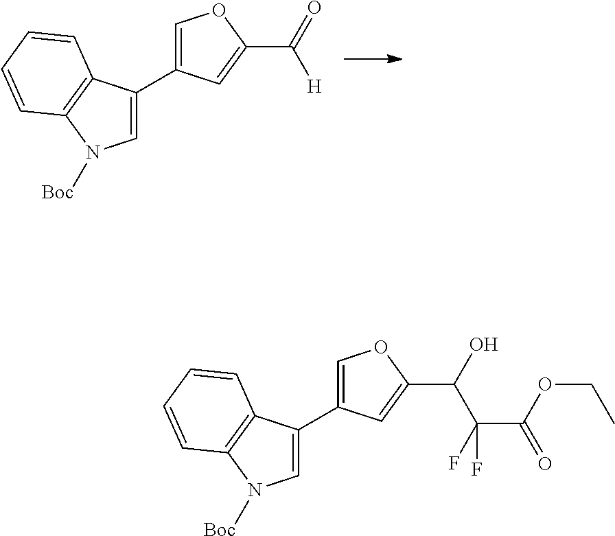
C1=C(C2=COC(C(=O)[H])=C2)C2=C(N1[Boc])C=CC=C2.C1=C(C2=COC(C(O)C(F)(C(=O)OCC)F)=C2)C2=C(N1[Boc])C=CC=C2
